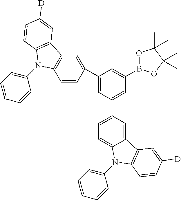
C1=CC(C2=CC(C3=CC=C4C(=C3)C3=C(N4C4=CC=CC=C4)C=CC([D])=C3)=CC(B3OC(C)(C)C(C)(C)O3)=C2)=CC2=C1N(C1=CC=CC=C1)C1=C2C=C([D])C=C1
